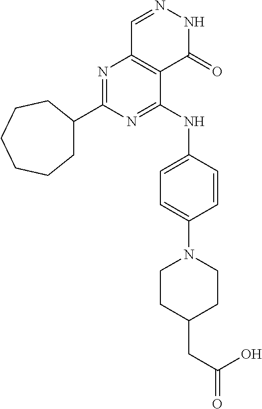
N1=C(NC2=CC=C(N3CCC(CC(O)=O)CC3)C=C2)C2=C(N=C1C1CCCCCC1)C=NNC2=O
